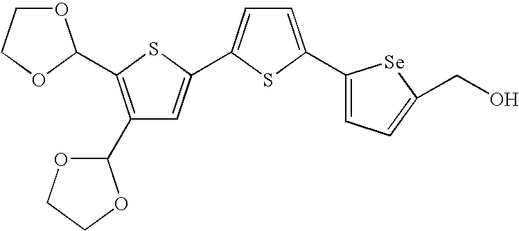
C1(C2OCCO2)=C(C2OCCO2)SC(C2=CC=C(C3=CC=C(CO)[Se]3)S2)=C1
